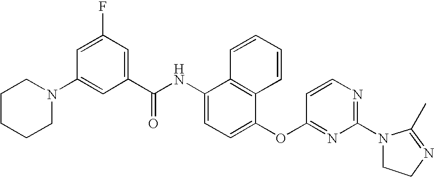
C1CCCN(C2=CC(C(NC3=CC=C(OC4=NC(N5CCN=C5C)=NC=C4)C4=C3C=CC=C4)=O)=CC(F)=C2)C1
